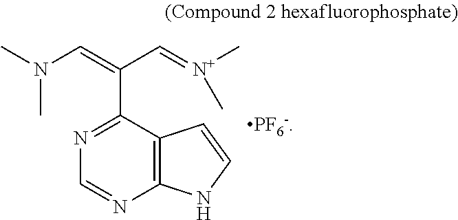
C1=NC2=C(C(C(=CN(C)C)C=[N+](C)C)=N1)C=CN2.[PF6-]
